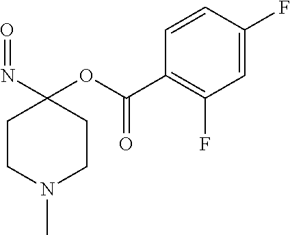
CN1CCC(N=O)(OC(C2=C(F)C=C(F)C=C2)=O)CC1
